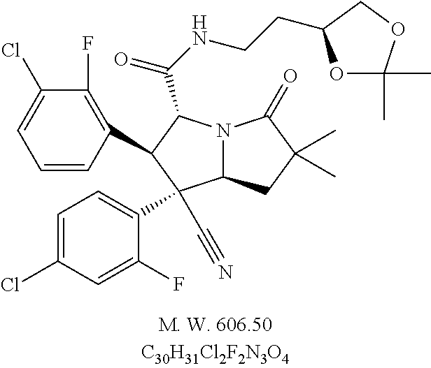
C1=CC(C2C(C(=O)NCCC3OC(C)(C)OC3)N3C(C2(C2=CC=C(Cl)C=C2F)C#N)CC(C)(C)C3=O)=C(F)C(Cl)=C1
